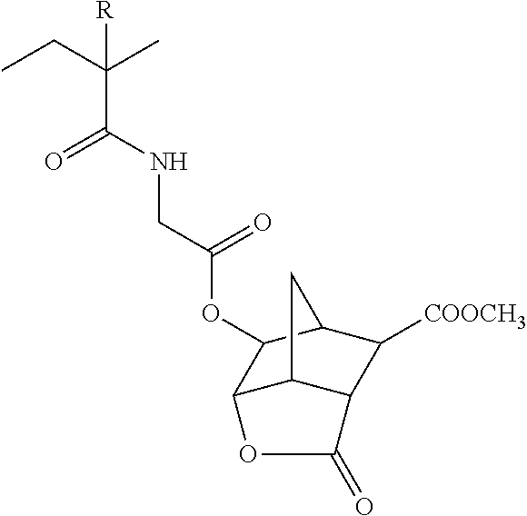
O(C1C2C3C(C([COOCH3])C1C3)C(=O)O2)C(=O)CNC(=O)C(CC)(C)[R]
